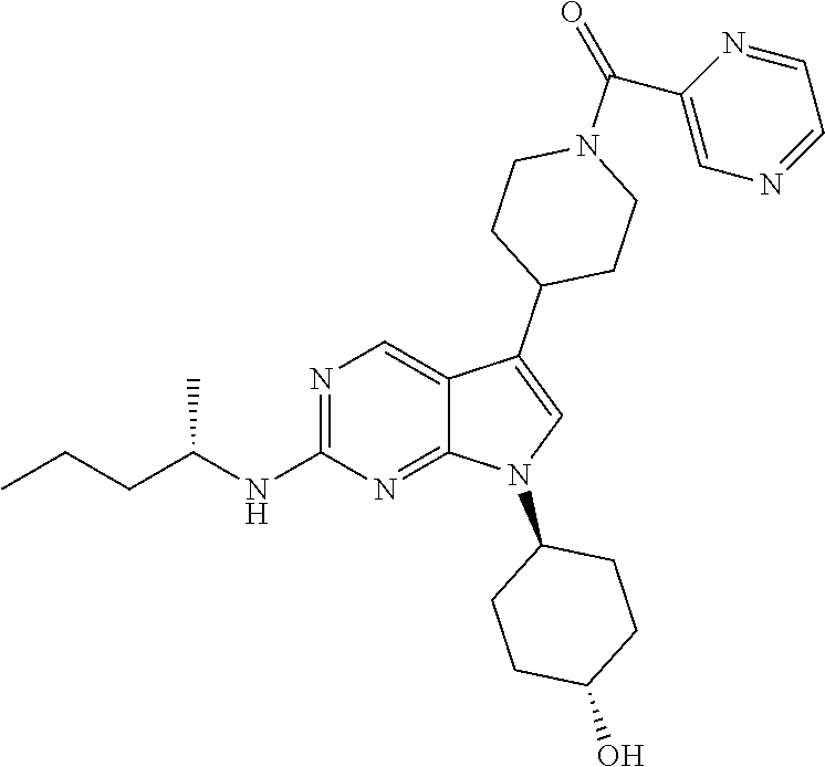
N1=C(NC(CCC)C)N=C2C(=C1)C(C1CCN(C(=O)C3=CN=CC=N3)CC1)=CN2C1CCC(O)CC1
